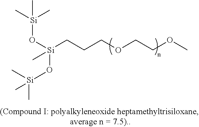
O([Si](C)(C)C)[Si](CCCOCCOC)(O[Si](C)(C)C)C
